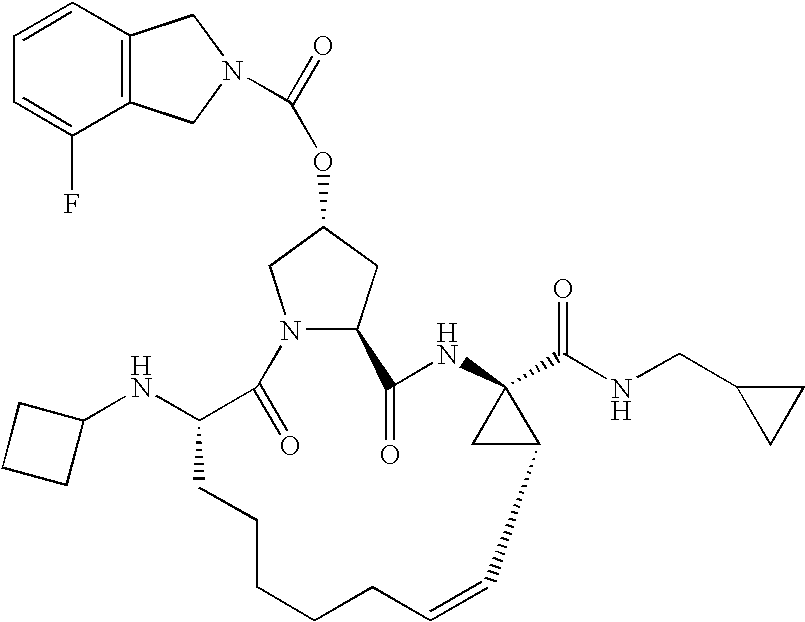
C12=C(C=CC=C1F)CN(C(=O)OC1CN3C(C1)C(=O)NC1(C(NCC4CC4)=O)CC1C=CCCCCCC(NC1CCC1)C3=O)C2
